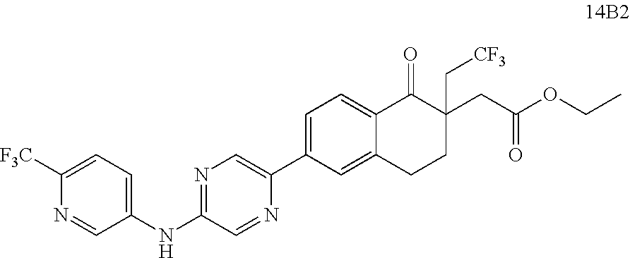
N1=C(NC2=CC=C([F3C])N=C2)C=NC(C2=CC=C3C(=C2)CCC(CC(=O)OCC)(C[CF3])C3=O)=C1
